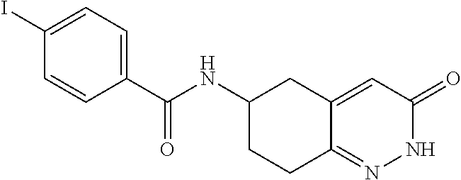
C1(I)=CC=C(C(NC2CCC3=NNC(=O)C=C3C2)=O)C=C1
